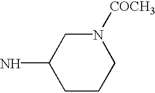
C1CCN([COCH3])CC1N
